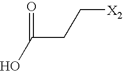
OC(CC[X2])=O
